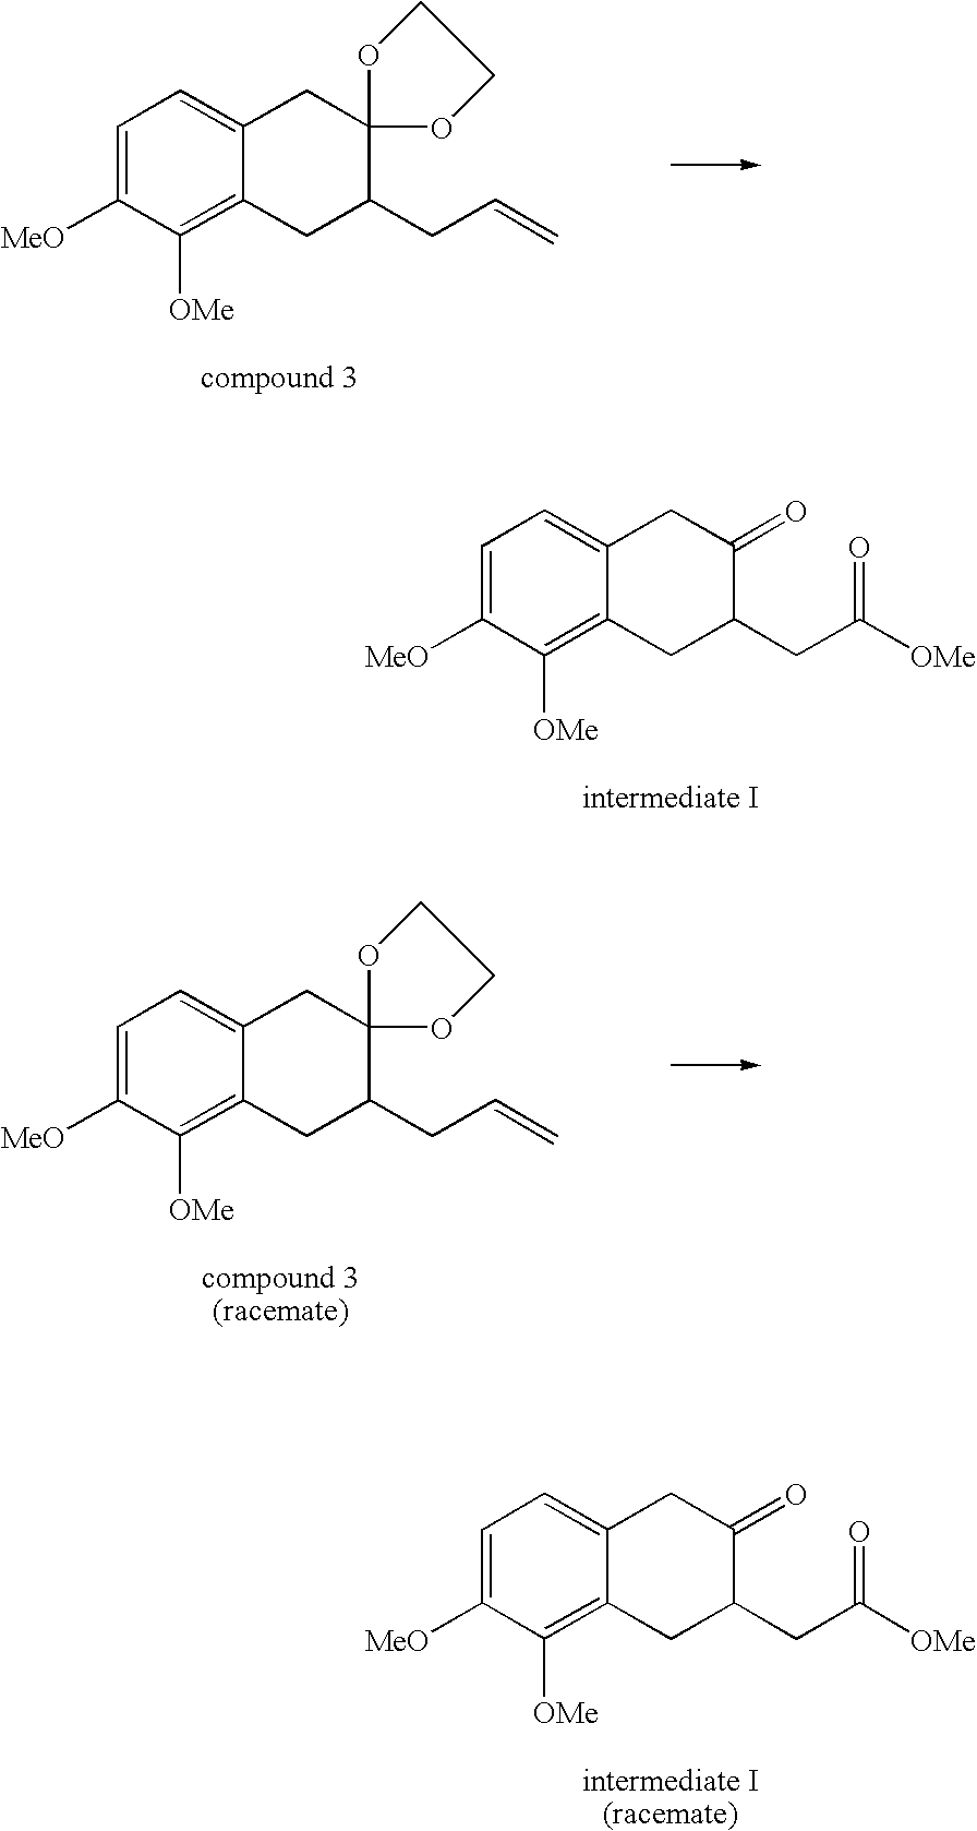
C1=C([MeO])C([OMe])=C2C(=C1)CC1(C(CC=C)C2)OCCO1.C1=C([MeO])C([OMe])=C2C(=C1)CC(=O)C(CC([OMe])=O)C2.C1=C([MeO])C([OMe])=C2C(=C1)CC1(C(CC=C)C2)OCCO1.C1=C([MeO])C([OMe])=C2C(=C1)CC(=O)C(CC([OMe])=O)C2
